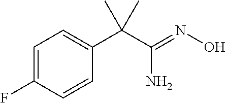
C1=C(F)C=CC(C(C(=NO)N)(C)C)=C1
